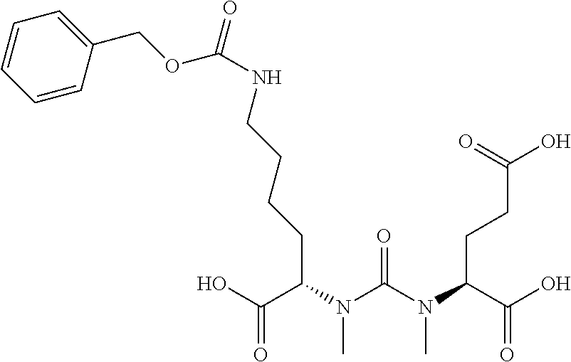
OC(C(N(C(N(C(C(=O)O)CCC(O)=O)C)=O)C)CCCCNC(=O)OCC1=CC=CC=C1)=O
